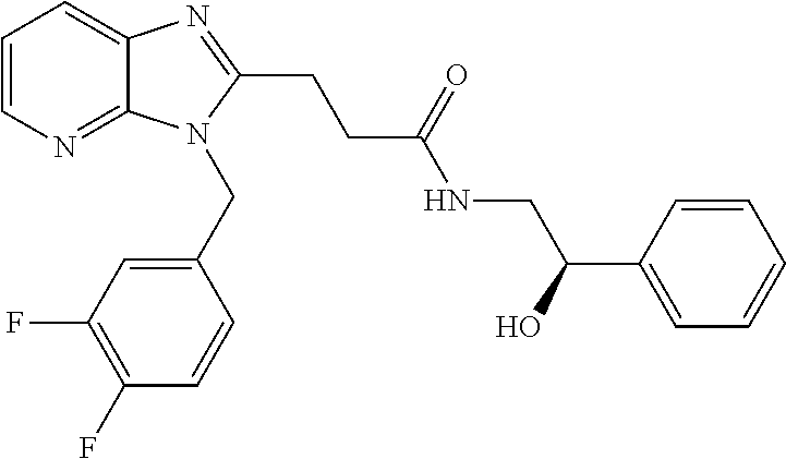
C1=CN=C2C(=C1)N=C(CCC(NCC(O)C1=CC=CC=C1)=O)N2CC1=CC(F)=C(F)C=C1
